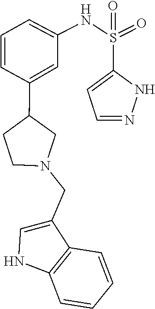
C1(CN2CC(C3=CC(NS(=O)(=O)C4=CC=NN4)=CC=C3)CC2)=CNC2=C1C=CC=C2
